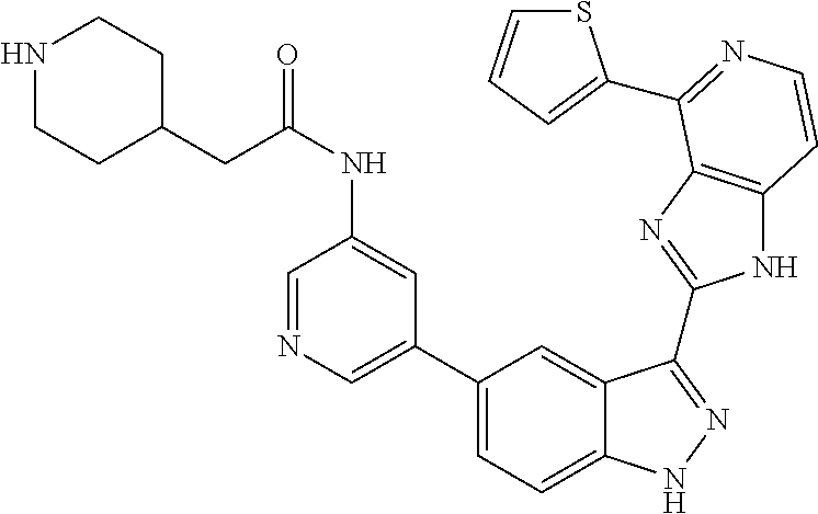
C1(C2=CN=CC(NC(=O)CC3CCNCC3)=C2)=CC=C2C(=C1)C(C1=NC3=C(N1)C=CN=C3C1=CC=CS1)=NN2
